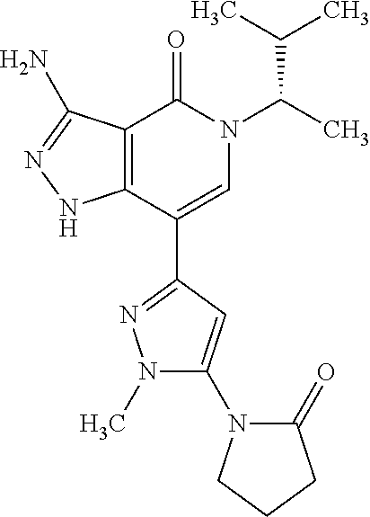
C12=C(C(C3=NN(C)C(N4C(=O)CCC4)=C3)=CN(C(C)C(C)C)C1=O)NN=C2N
